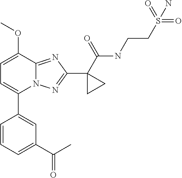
C1=C(C2=CC(C(C)=O)=CC=C2)N2C(=NC(C3(C(NCCS(=O)(N)=O)=O)CC3)=N2)C(OC)=C1
